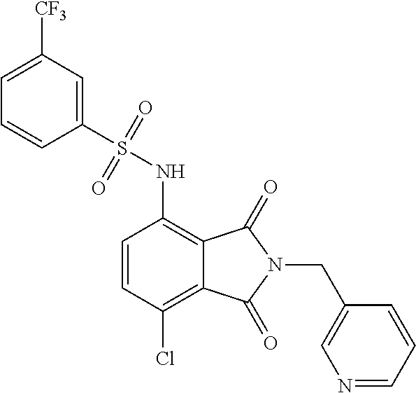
C1=CC(Cl)=C2C(=C1NS(C1=CC([CF3])=CC=C1)(=O)=O)C(=O)N(CC1=CN=CC=C1)C2=O
